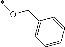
C1(CO*)=CC=CC=C1
